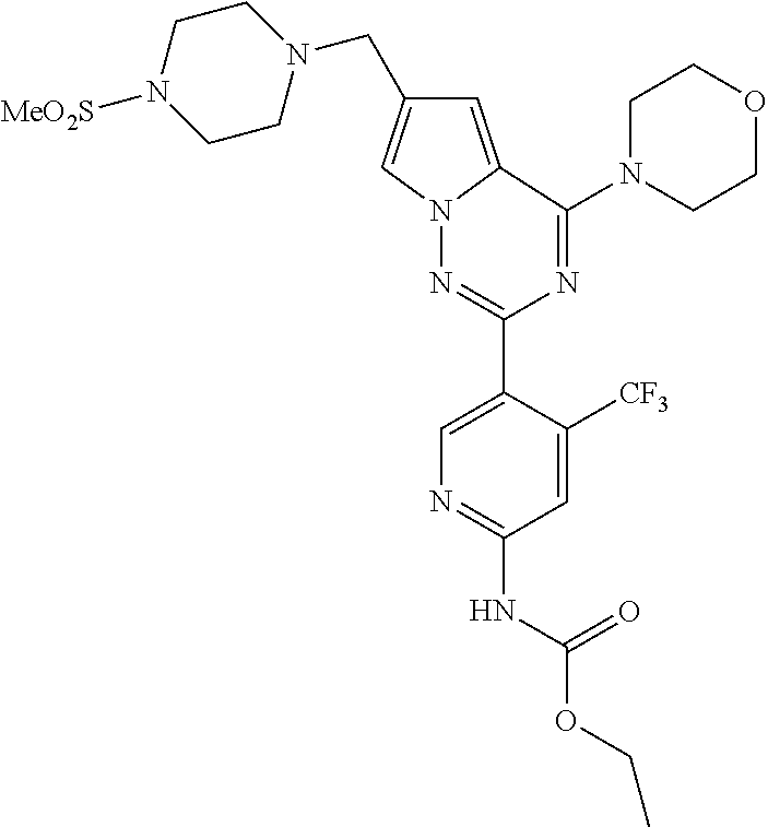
N1(CC2=CN3C(=C2)C(N2CCOCC2)=NC(C2=CN=C(NC(OCC)=O)C=C2[CF3])=N3)CCN([MeO2S])CC1
